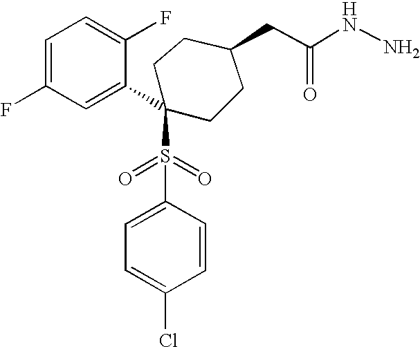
C1=C(F)C=C(C2(S(C3=CC=C(Cl)C=C3)(=O)=O)CCC(CC(NN)=O)CC2)C(F)=C1
